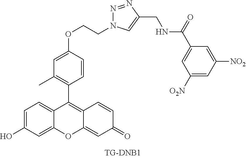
C1=C(O)C=C2C(=C1)C(C1=C(C)C=C(OCCN3N=NC(CNC(C4=CC([O2N])=CC([NO2])=C4)=O)=C3)C=C1)=C1C(=CC(=O)C=C1)O2
